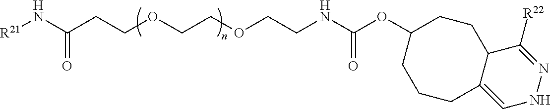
[R21]NC(CCOCCOCCNC(OC1CCCC2=CNN=C([R22])C2CC1)=O)=O
